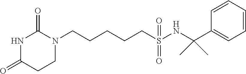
N1C(=O)CCN(CCCCCS(NC(C2=CC=CC=C2)(C)C)(=O)=O)C1=O
